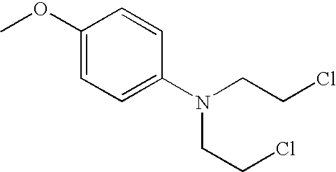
C1(OC)=CC=C(N(CCCl)CCCl)C=C1
